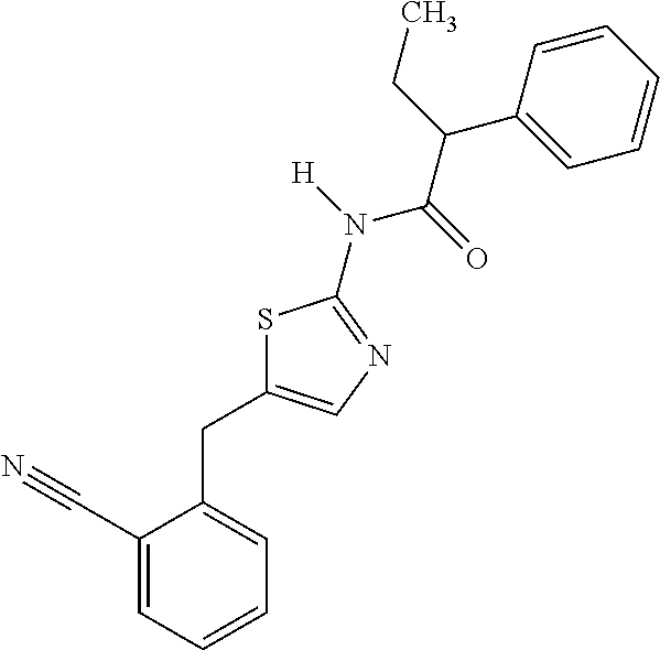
C1(C#N)=CC=CC=C1CC1=CN=C(N([H])C(=O)C(CC)C2=CC=CC=C2)S1
